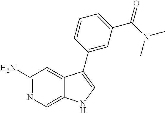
C1(N)=NC=C2C(=C1)C(C1=CC(C(N(C)C)=O)=CC=C1)=CN2
